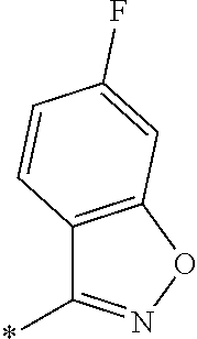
*C1=NOC2=C1C=CC(F)=C2
